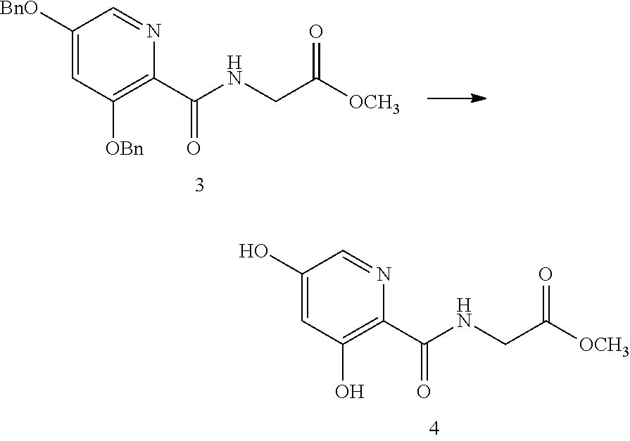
C1([BnO])=CC([OBn])=C(C(NCC([OCH3])=O)=O)N=C1.C1(O)=CC(O)=C(C(NCC([OCH3])=O)=O)N=C1
